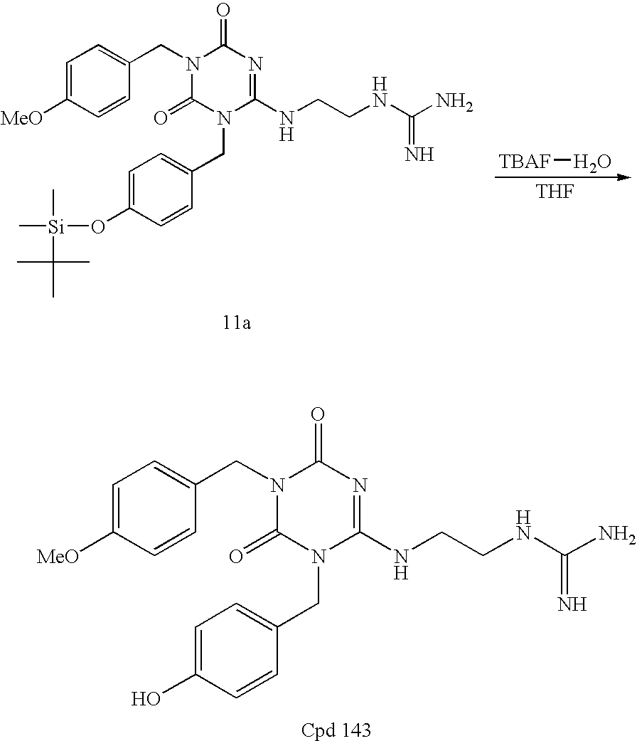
C(N1C(=O)N(CC2=CC=C(O)C=C2)C(NCCNC(N)=N)=NC1=O)C1=CC=C([MeO])C=C1.C(N1C(=O)N(CC2=CC=C(O[Si](C)(C)C(C)(C)C)C=C2)C(NCCNC(N)=N)=NC1=O)C1=CC=C([MeO])C=C1.[TBAF]O.[THF]
